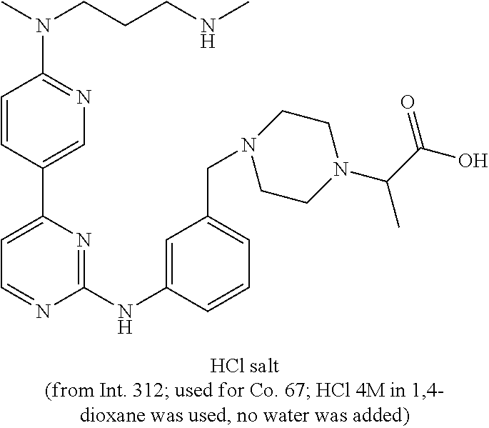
C1(NC2=CC(CN3CCN(C(C)C(O)=O)CC3)=CC=C2)=NC(C2=CN=C(N(C)CCCNC)C=C2)=CC=N1
